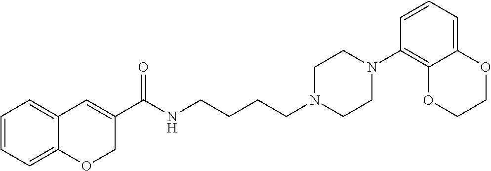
C1=CC=C2C(=C1)C=C(C(NCCCCN1CCN(C3=C4C(=CC=C3)OCCO4)CC1)=O)CO2
